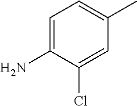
C1=C(N)C(Cl)=CC(C)=C1
